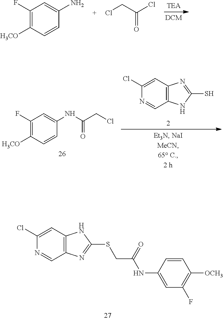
C1=C(N)C=CC([H3CO])=C1F.ClCC(Cl)=O.C1(F)=C([H3CO])C=CC(NC(CCl)=O)=C1.C1(Cl)=CC2=C(C=N1)NC(S)=N2.C1(Cl)=CC2=C(C=N1)N=C(SCC(=O)NC1=CC(F)=C([OCH3])C=C1)N2
